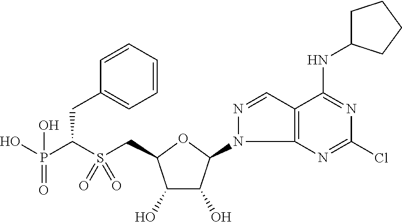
C(S(CC1C(O)C(O)C(N2C3=C(C=N2)C(NC2CCCC2)=NC(Cl)=N3)O1)(=O)=O)(P(O)(=O)O)CC1=CC=CC=C1
